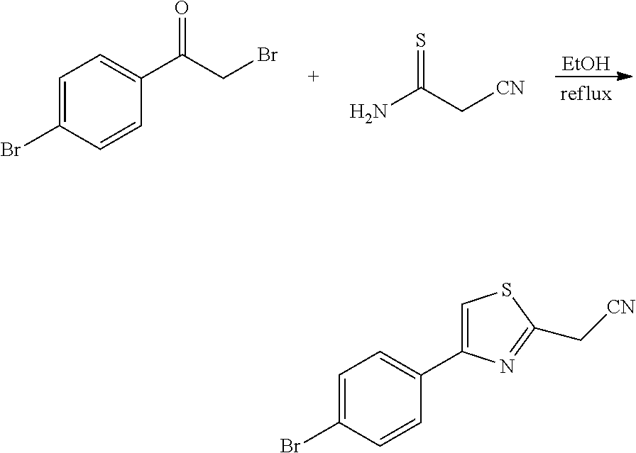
[EtOH].C1=C(Br)C=CC(C(CBr)=O)=C1.NC(C[CN])=S.C1=C(Br)C=CC(C2=CSC(C[CN])=N2)=C1
